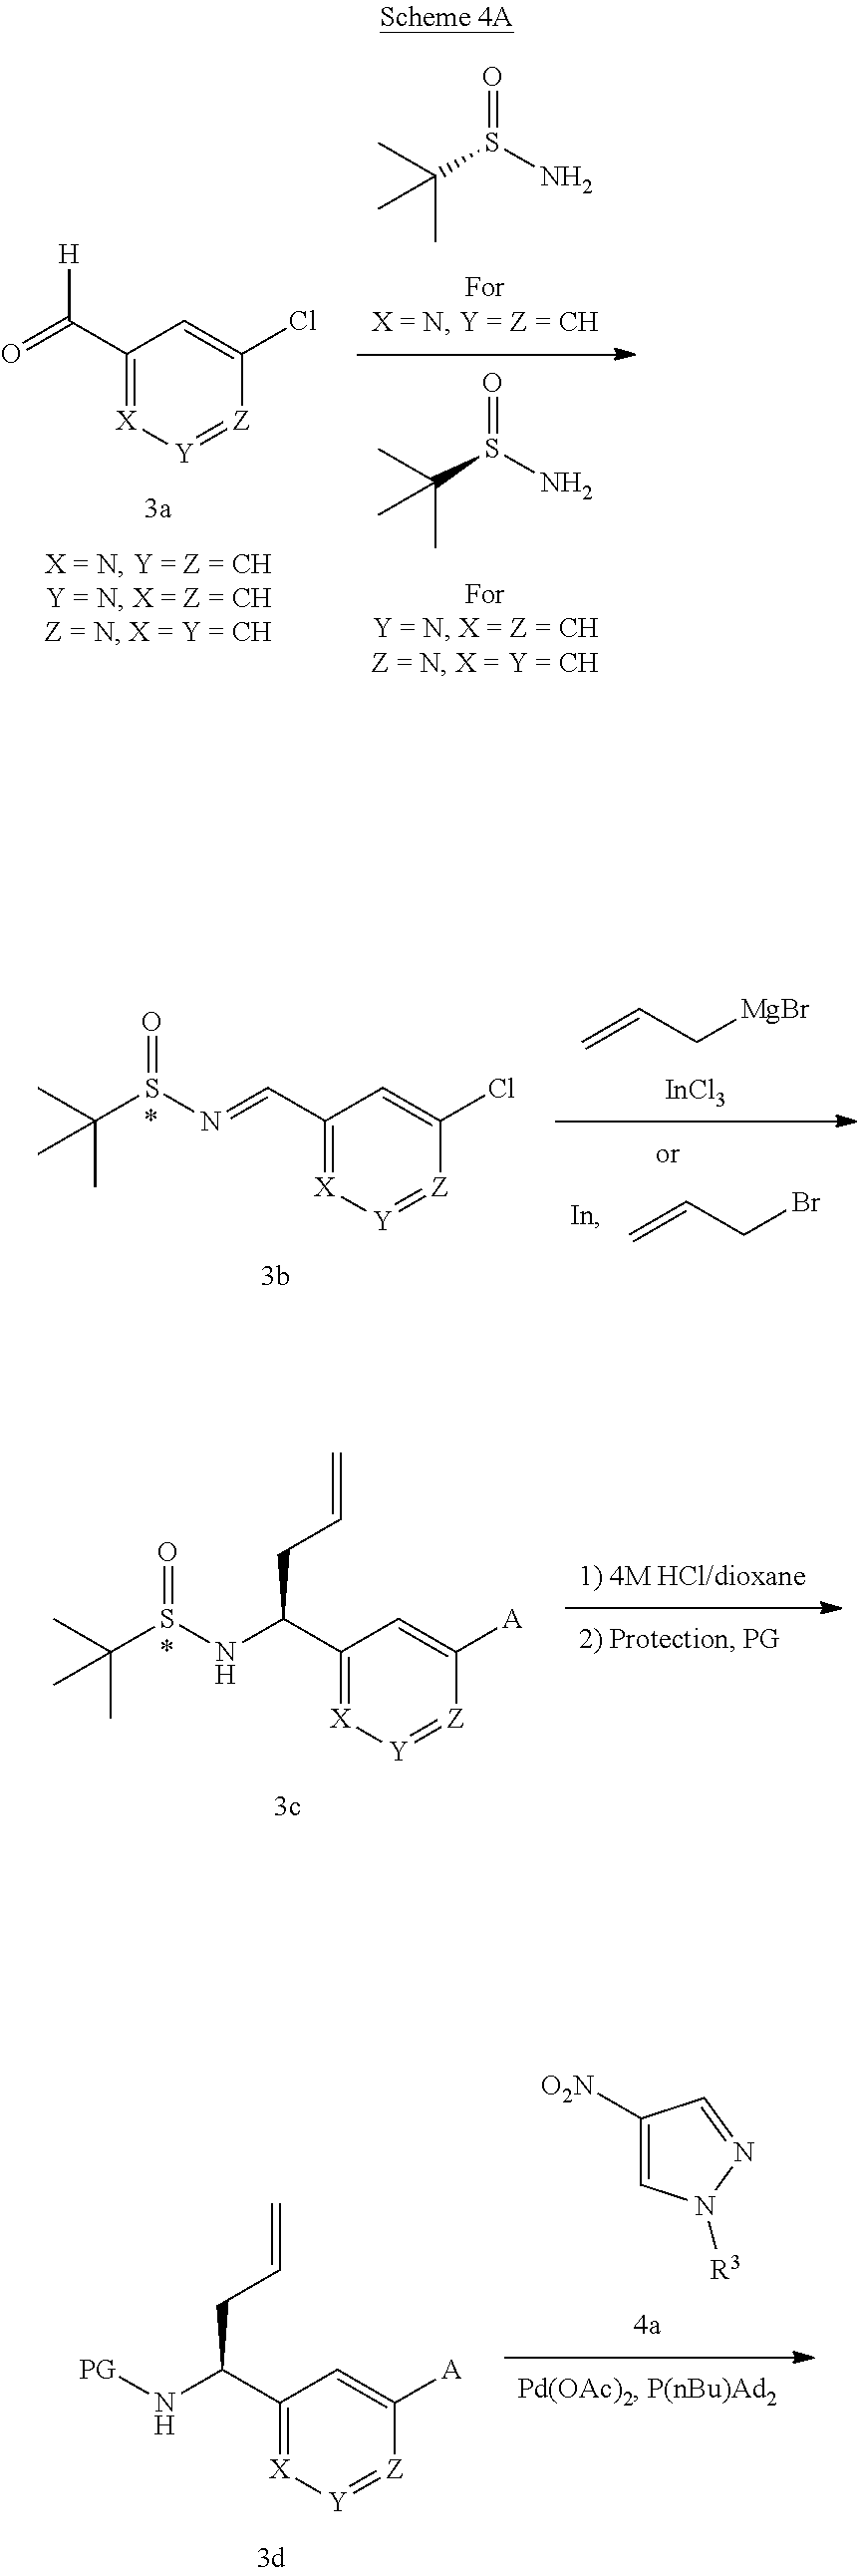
CC(S(N)=O)(C)C.CC(S(N)=O)(C)C.[X]1=C(C(=O)[H])C=C(Cl)[Z]=[Y]1.C=CCBr.C=CC[MgBr].[InCl3].[X]1=C(C=NS(C(C)(C)C)=O)C=C(Cl)[Z]=[Y]1.[X]1=C(C(NS(C(C)(C)C)=O)CC=C)C=C([A])[Z]=[Y]1.C1([O2N])=CN([R3])N=C1.[X]1=C(C(N[PG])CC=C)C=C([A])[Z]=[Y]1
